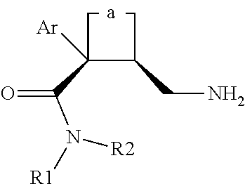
C1C(C(=O)N([R1])[R2])([Ar])C(CN)C1
